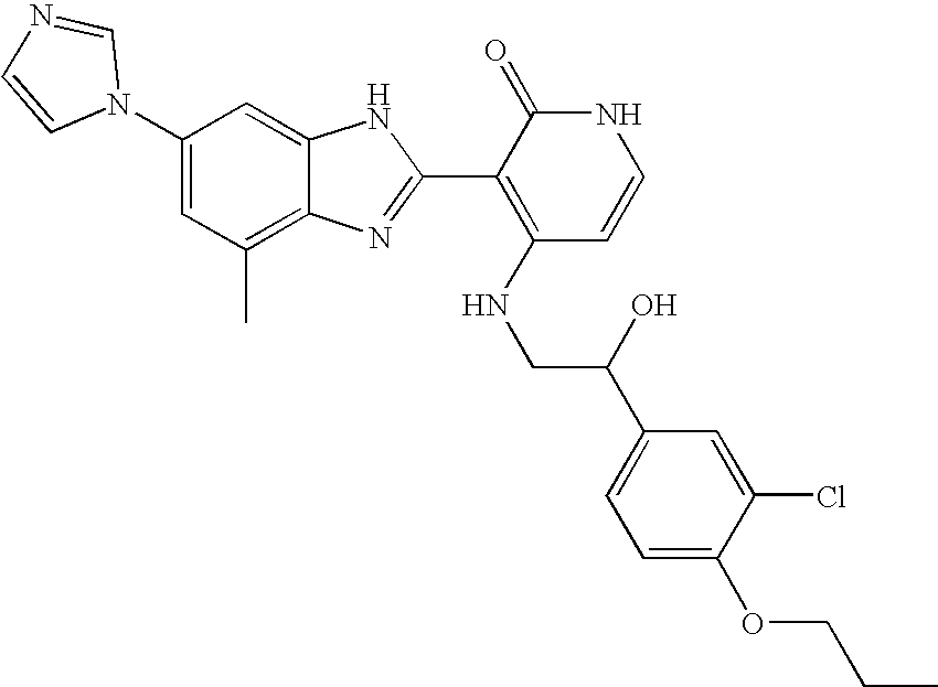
C1(C)=C2C(=CC(N3C=NC=C3)=C1)NC(C1=C(NCC(C3=CC=C(OCCC)C(Cl)=C3)O)C=CNC1=O)=N2
